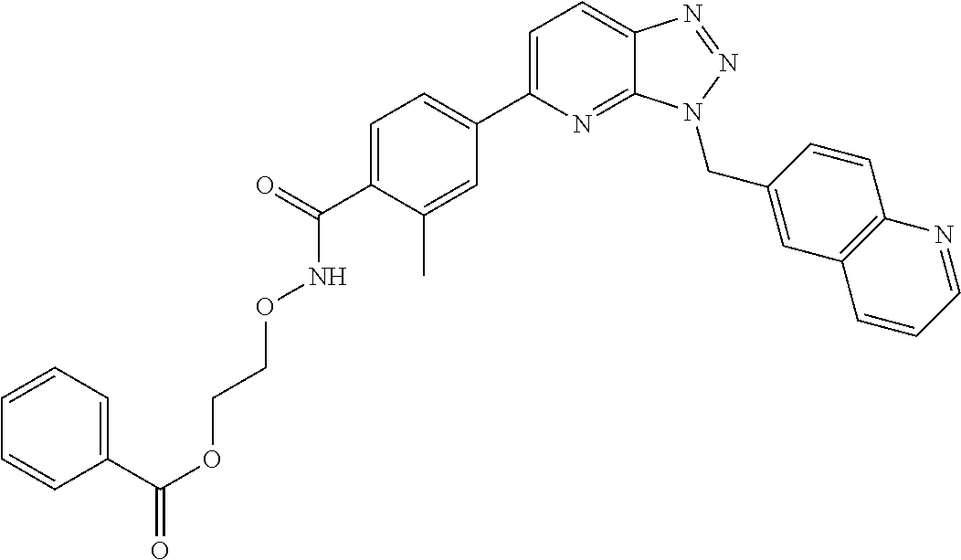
C1=C(C2=CC=C(C(=O)NOCCOC(=O)C3=CC=CC=C3)C(C)=C2)N=C2C(=C1)N=NN2CC1=CC2=C(C=C1)N=CC=C2
